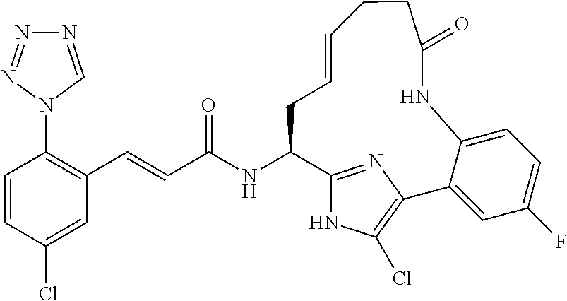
C(NC1C2=NC(=C(Cl)N2)C2=CC(F)=CC=C2NC(=O)CCC=CC1)(=O)C=CC1=C(N2C=NN=N2)C=CC(Cl)=C1
